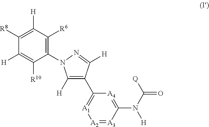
[A2]1=[A3]C(N([H])C(=O)[Q])=[A4]C(C2=C([H])N(C3=C([R6])C([H])=C([R8])C([H])=C3[R10])N=C2[H])=[A1]1
